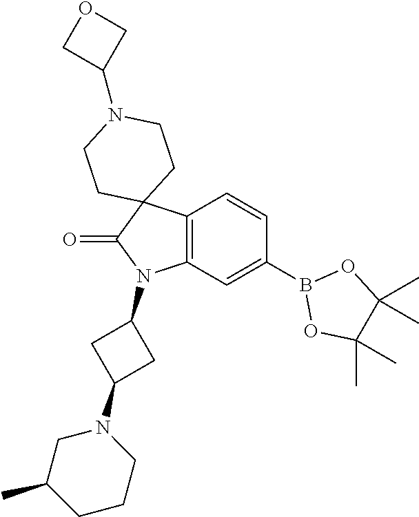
C12=C(C=C(B3OC(C)(C)C(C)(C)O3)C=C1)N(C1CC(N3CC(C)CCC3)C1)C(=O)C21CCN(C2COC2)CC1
